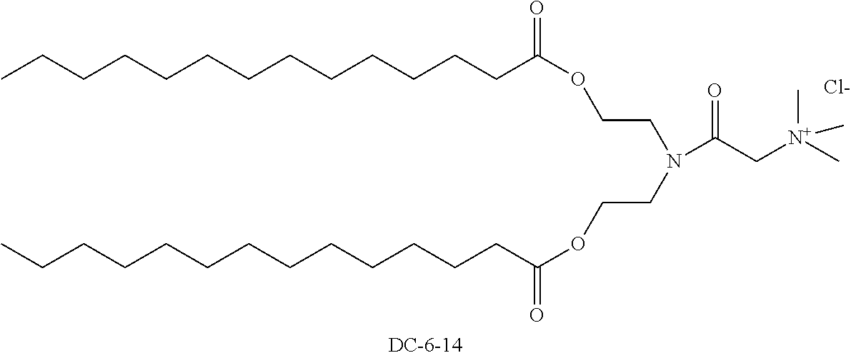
CCCCCCCCCCCCCC(OCCN(CCOC(=O)CCCCCCCCCCCCC)C(C[N+](C)(C)C)=O)=O.[Cl-]
